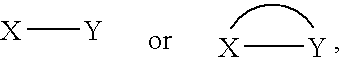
[X][Y].[X][Y]
